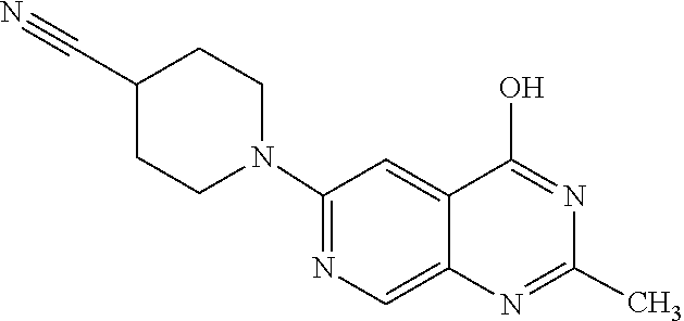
N1=C(O)C2=CC(N3CCC(C#N)CC3)=NC=C2N=C1C
